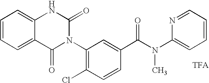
C12=CC=CC=C1NC(=O)N(C1=C(Cl)C=CC(C(N(C3=CC=CC=N3)C)=O)=C1)C2=O
